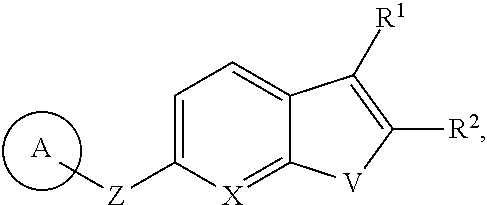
[A].C1=C([Z]C)[X]=C2C(=C1)C([R1])=C([R2])[V]2
